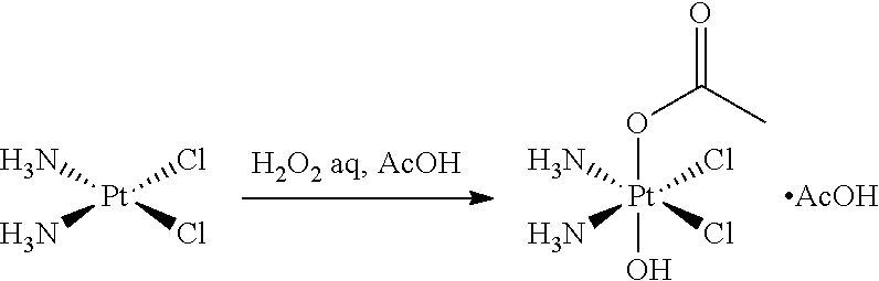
N[Pt](N)(Cl)(Cl)(OC(C)=O)O.[AcOH].N[Pt](N)(Cl)Cl
